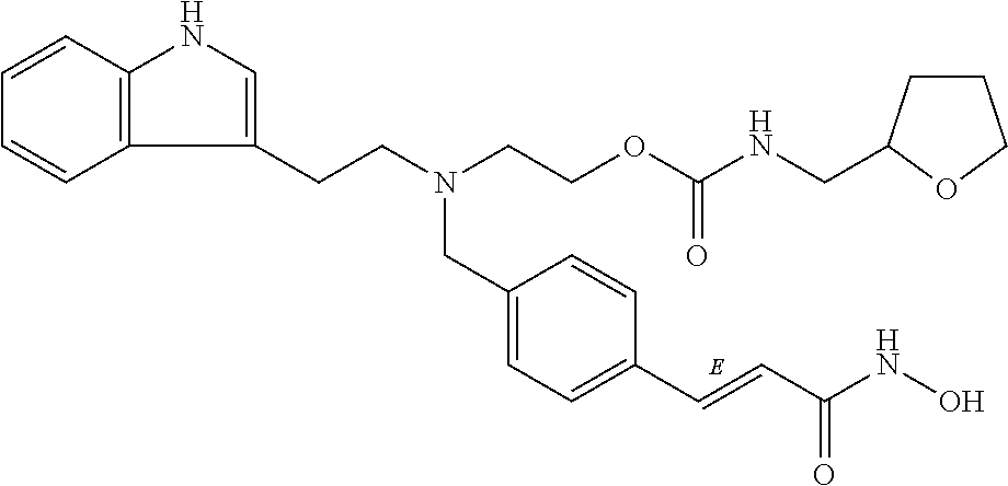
C12=C(C=CC=C1)NC=C2CCN(CCOC(=O)NCC1CCCO1)CC1=CC=C(C=CC(NO)=O)C=C1
